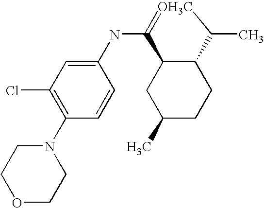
C1(NC2=[OH3C]C(C)C3C2CC(C)CC3)=CC(Cl)=C(N2CCOCC2)C=C1
